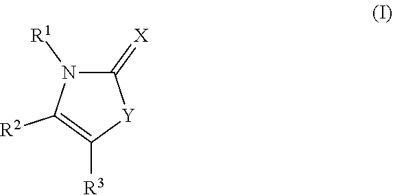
C1(=[X])N([R1])C([R2])=C([R3])[Y]1
